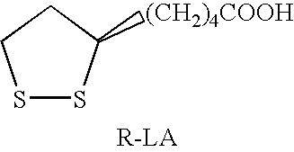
S1SC([(CH2)4COOH])CC1
